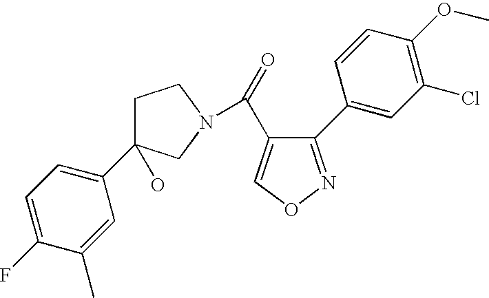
C1C(C2=CC=C(F)C(C)=C2)(O)CN(C(=O)C2=CON=C2C2=CC(Cl)=C(OC)C=C2)C1
